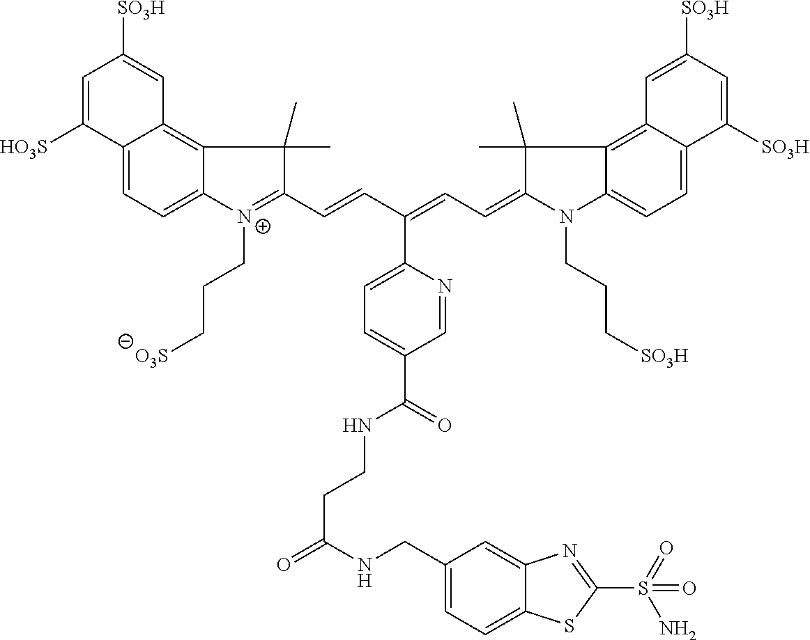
C12=CC=C3C(=C1C=C([SO3H])C=C2[HO3S])C(C)(C)C(C=CC(=CC=C1N(CCC[SO3H])C2=CC=C4C(=C2C1(C)C)C=C([SO3H])C=C4[SO3H])C1=CC=C(C(NCCC(=O)NCC2=CC=C4C(=C2)N=C(S(N)(=O)=O)S4)=O)C=N1)=[N+]3CCC[O3S]
